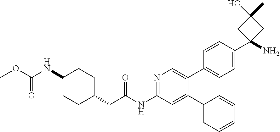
O=C(NC1=NC=C(C2=CC=C(C3(N)CC(C)(O)C3)C=C2)C(C2=CC=CC=C2)=C1)CC1CCC(NC(OC)=O)CC1
